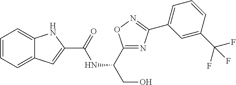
C1=CC=C2C(=C1)NC(C(=O)NC(CO)C1=NC(C3=CC=CC(C(F)(F)F)=C3)=NO1)=C2
